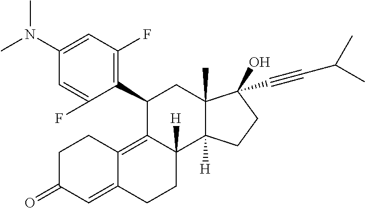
CN(C)C1=CC(F)=C(C2C3=C4C(=CC(=O)CC4)CCC3([H])C3([H])C(C)(C2)C(O)(C#CC(C)C)CC3)C(F)=C1
